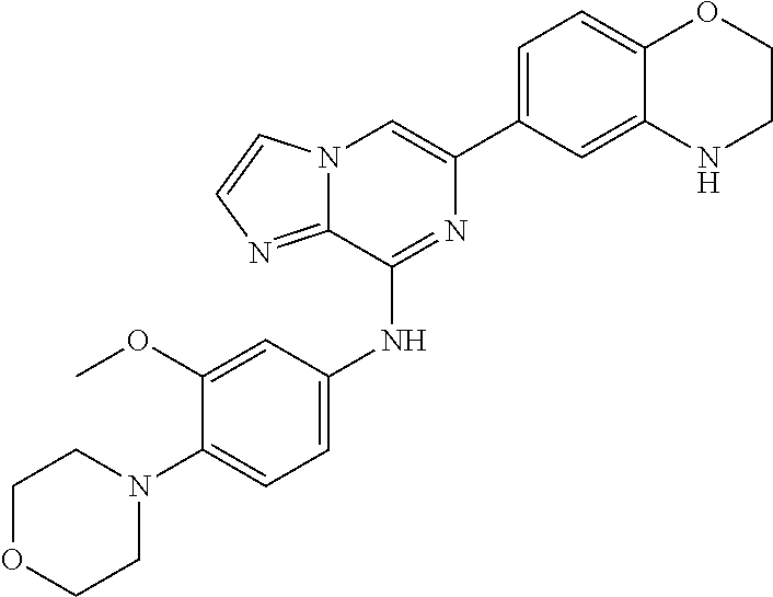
C1(C2=CC=C3C(=C2)NCCO3)=CN2C(=NC=C2)C(NC2=CC=C(N3CCOCC3)C(OC)=C2)=N1
